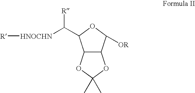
C12C(C([OR])OC1C([R])[HNOCHN][R])OC(C)(C)O2
